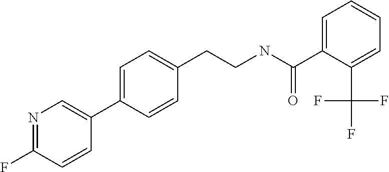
C1(C2=CC=C(CCNC(C3=CC=CC=C3C(F)(F)F)=O)C=C2)=CN=C(F)C=C1
